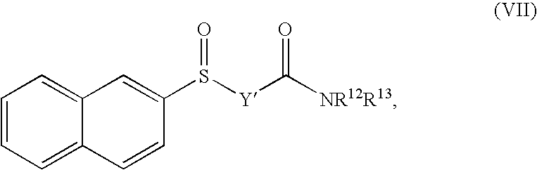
C1=CC=C2C(=C1)C=C(S([Y]C([NR12R13])=O)=O)C=C2
